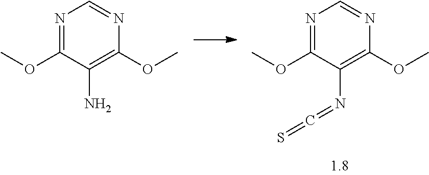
N1=CN=C(OC)C(N)=C1OC.N1=CN=C(OC)C(N=C=S)=C1OC
